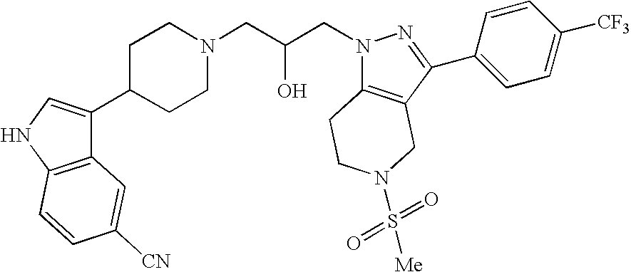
C1C(C2=CNC3=C2C=C([CN])C=C3)CCN(CC(CN2C3=C(C(C4=CC=C([CF3])C=C4)=N2)CN(S(=O)(=O)[Me])CC3)O)C1
